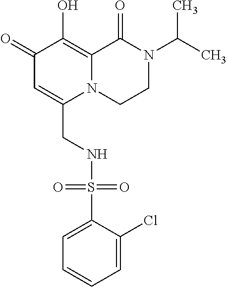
C1(=O)C=C(CNS(C2=CC=CC=C2Cl)(=O)=O)N2C(=C1O)C(=O)N(C(C)C)CC2
